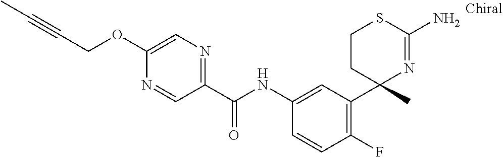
C1(NC(C2=NC=C(OCC#CC)N=C2)=O)=CC(C2(C)N=C(N)SCC2)=C(F)C=C1
